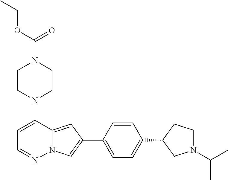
N1(C2=CC=NN3C2=CC(C2=CC=C(C4CN(C(C)C)CC4)C=C2)=C3)CCN(C(OCC)=O)CC1
